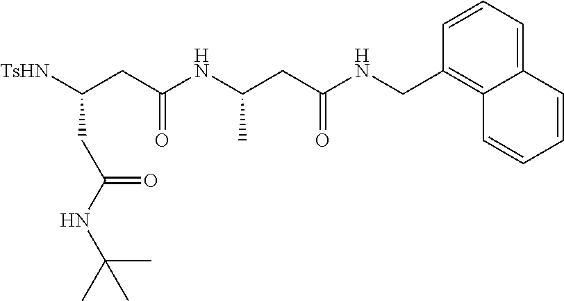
[TsHN]C(CC(NC(CC(NCC1=C2C(=CC=C1)C=CC=C2)=O)C)=O)CC(=O)NC(C)(C)C
